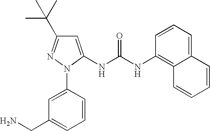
C1=C(NC(NC2=C3C(=CC=C2)C=CC=C3)=O)N(C2=CC(CN)=CC=C2)N=C1C(C)(C)C
